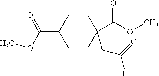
C1(C(OC)=O)CCC(C(OC)=O)(CC([H])=O)CC1
